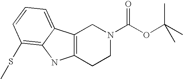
C12=C(CCN(C(OC(C)(C)C)=O)C1)NC1=C(SC)C=CC=C21
